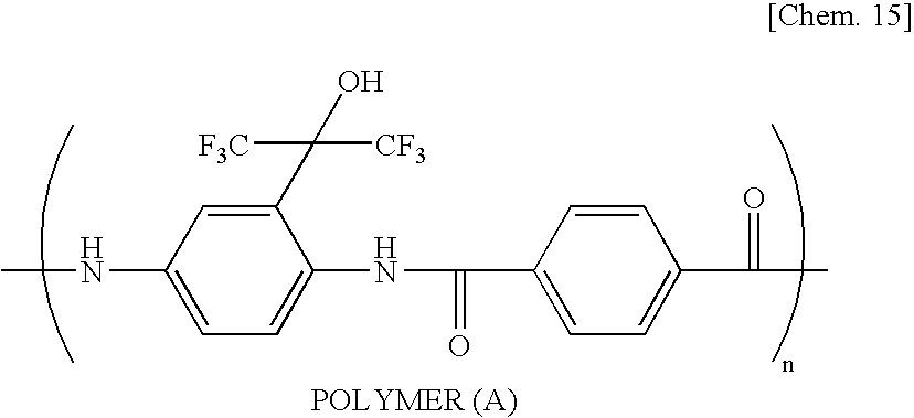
C1(C(O)([CF3])[F3C])=CC(NC)=CC=C1NC(=O)C1=CC=C(C(=O)C)C=C1
